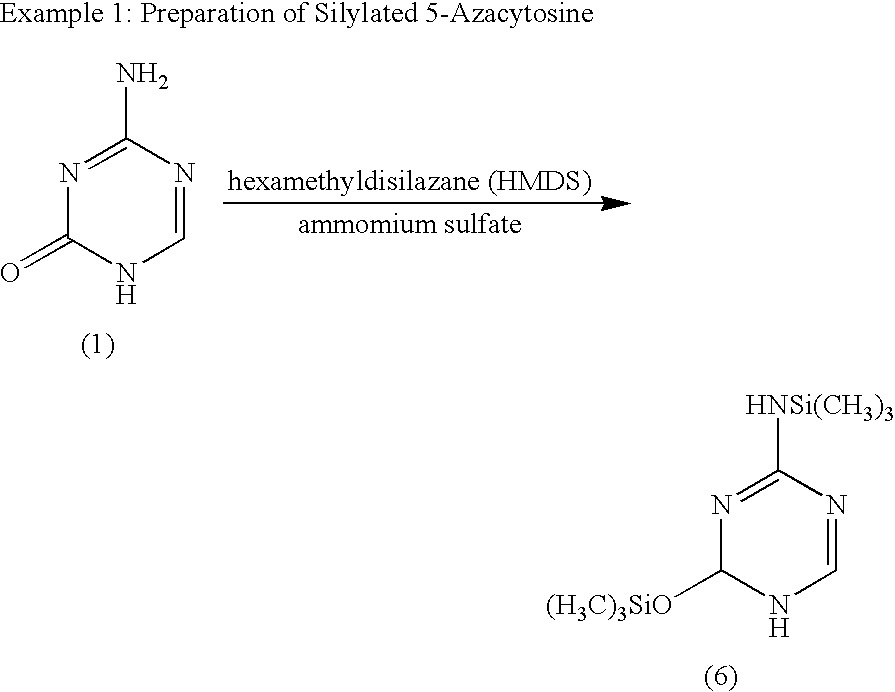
N1=C([HNSi(CH3)3])N=CNC1[(H3C)3SiO].N1=C(N)N=CNC1=O
